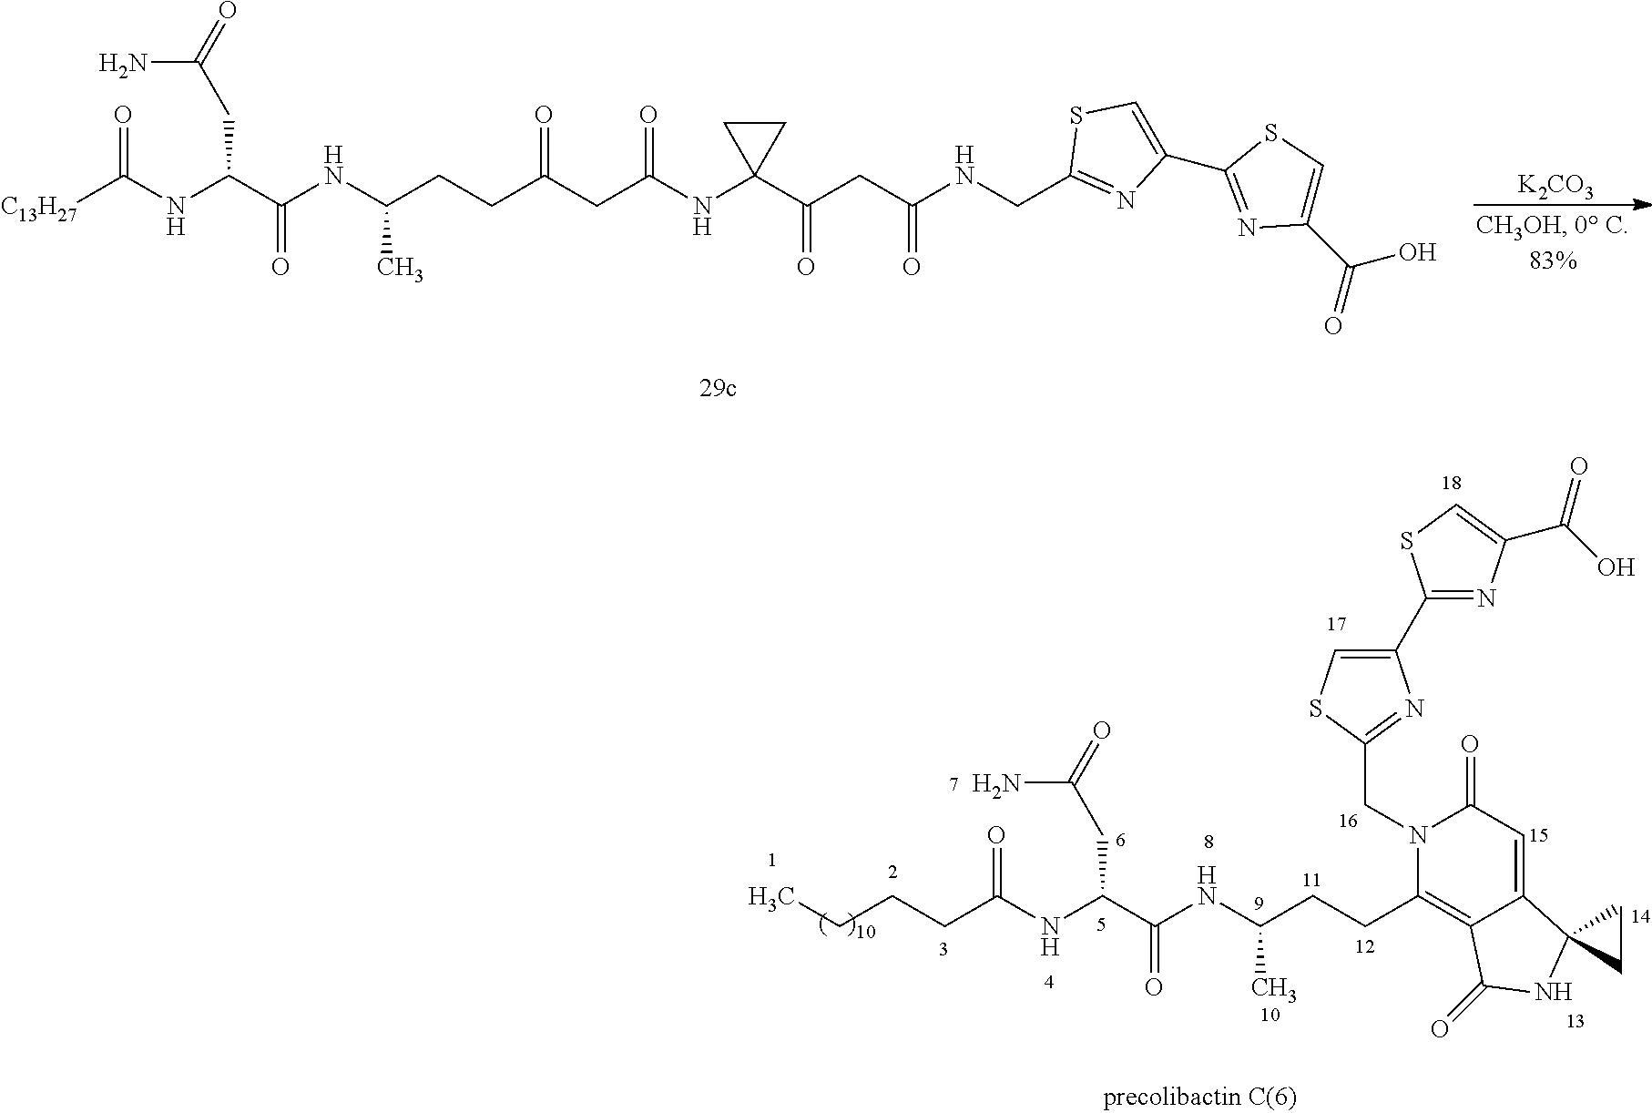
[C13H27]C(NC(C(NC(CCC(CC(=O)NC1(C(CC(NCC2=NC(C3=NC(C(O)=O)=CS3)=CS2)=O)=O)CC1)=O)C)=O)CC(N)=O)=O.[K2CO3].CCCCC(NC(C(NC(CCC1=C2C(=CC(=O)N1CC1=NC(C3=NC(C(=O)O)=CS3)=CS1)C1(NC2=O)CC1)C)=O)CC(N)=O)=O
